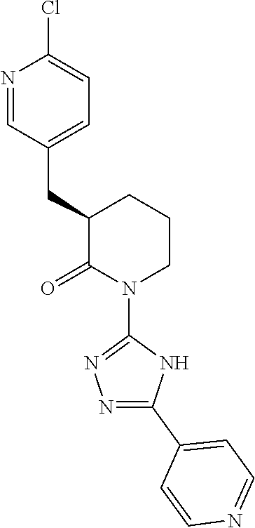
N1=CC(CC2C(=O)N(C3=NN=C(C4=CC=NC=C4)N3)CCC2)=CC=C1Cl
